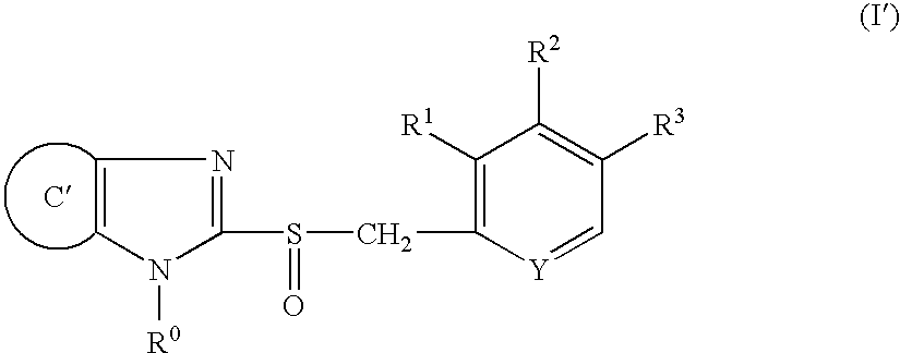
N1=C(S(CC2=C([R1])C([R2])=C([R3])C=[Y]2)=O)N([R0])C=C1
